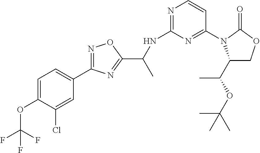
C1=C(OC(F)(F)F)C(Cl)=CC(C2=NOC(C(NC3=NC=CC(N4C(C(C)OC(C)(C)C)COC4=O)=N3)C)=N2)=C1
